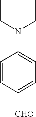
C1=CC([CHO])=CC=C1N(CC)CC
